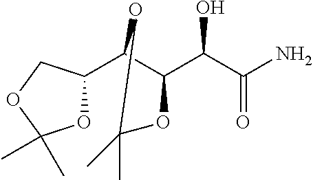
O1C(C2C(C(O)C(=O)N)OC(C)(C)O2)COC1(C)C
